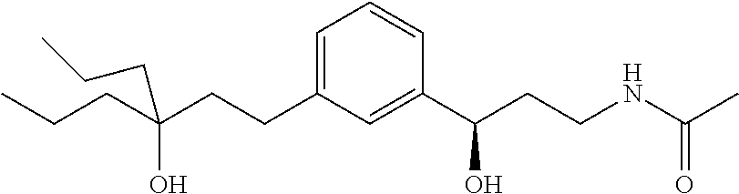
C(C(CCC1=CC=CC(C(CCNC(C)=O)O)=C1)(O)CCC)CC
